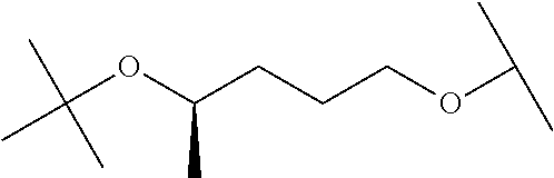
C(CCOC(C)C)C(OC(C)(C)C)C
